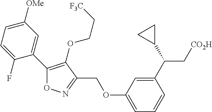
C1(C2=CC([OMe])=CC=C2F)=C(OCC[F3C])C(COC2=CC=CC(C(C3CC3)C[CO2H])=C2)=NO1
